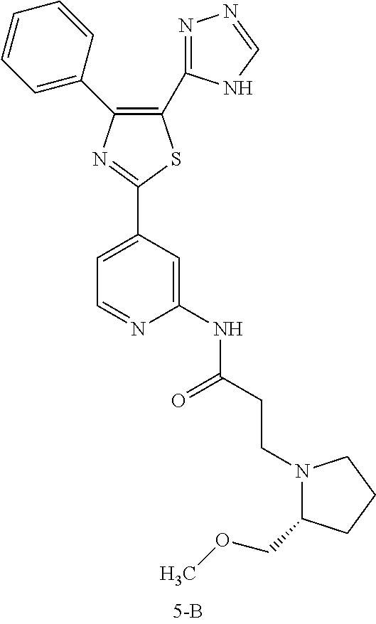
C1(C2=NN=CN2)=C(C2=CC=CC=C2)N=C(C2=CC=NC(NC(CCN3C(COC)CCC3)=O)=C2)S1
